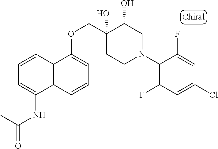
C1(N2CC(O)C(O)(COC3=CC=CC4=C3C=CC=C4NC(C)=O)CC2)=C(F)C=C(Cl)C=C1F
